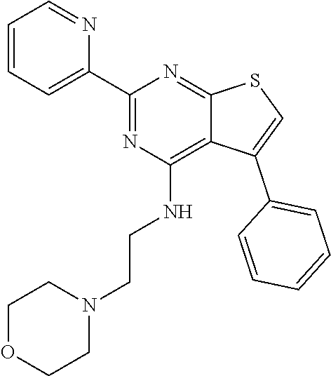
N1=C(C2=CC=CC=N2)N=C2C(=C1NCCN1CCOCC1)C(C1=CC=CC=C1)=CS2
